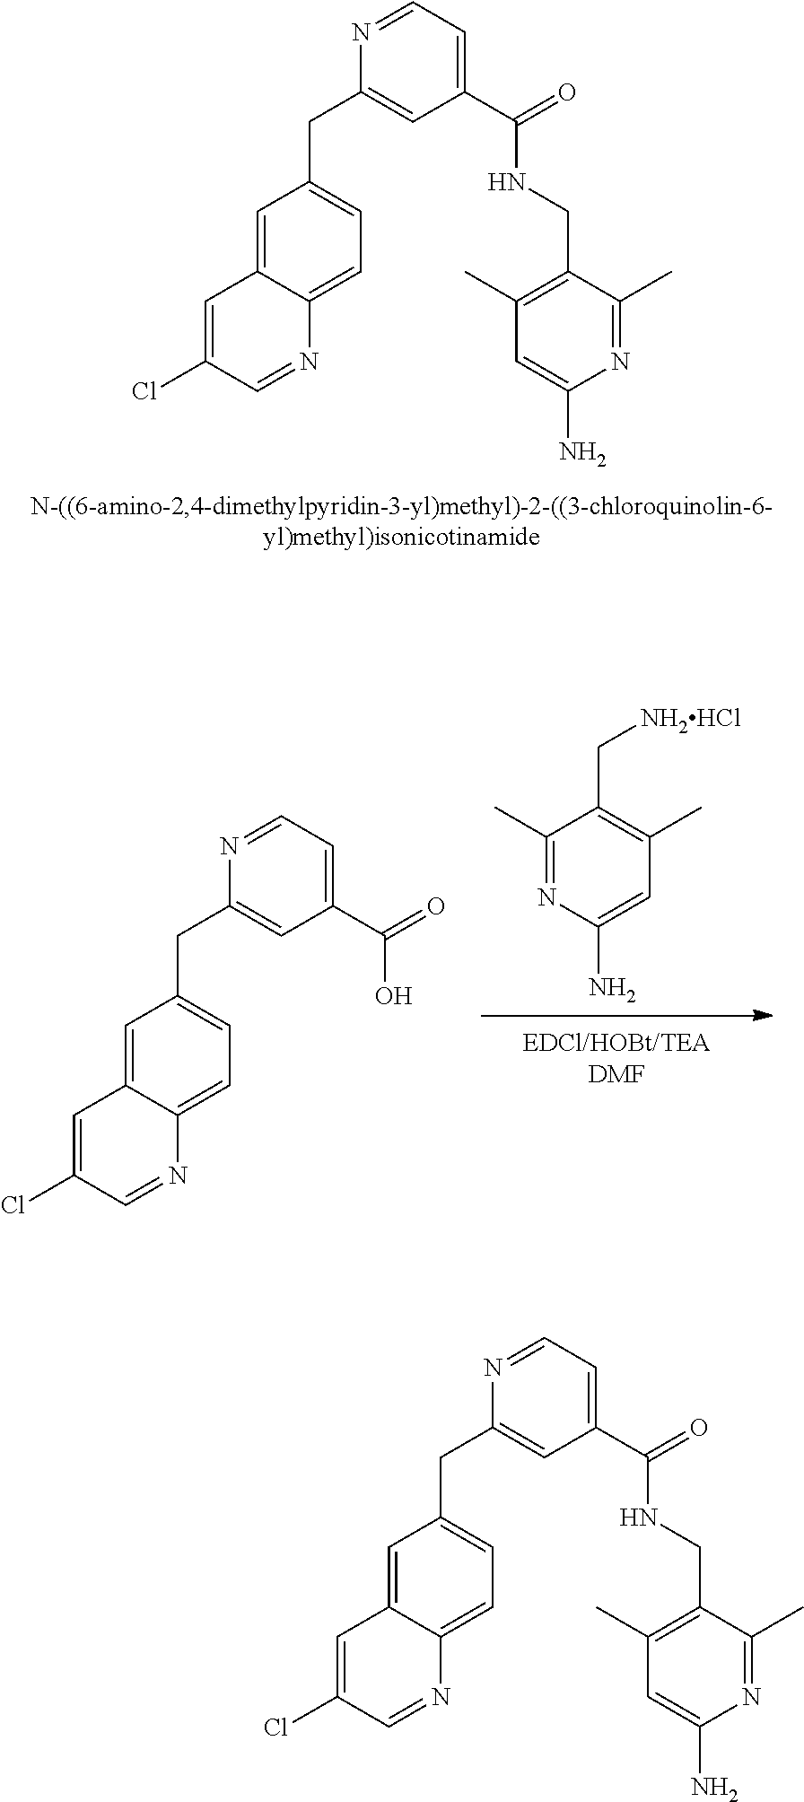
C1(C)=C(C[NH2HCl])C(C)=NC(N)=C1.C1=C2C(=CC=C1CC1=CC(C(=O)O)=CC=N1)N=CC(Cl)=C2.C1=C2C(=CC=C1CC1=CC(C(=O)NCC3=C(C)C=C(N)N=C3C)=CC=N1)N=CC(Cl)=C2.C1=C2C(=CC=C1CC1=CC(C(=O)NCC3=C(C)C=C(N)N=C3C)=CC=N1)N=CC(Cl)=C2
